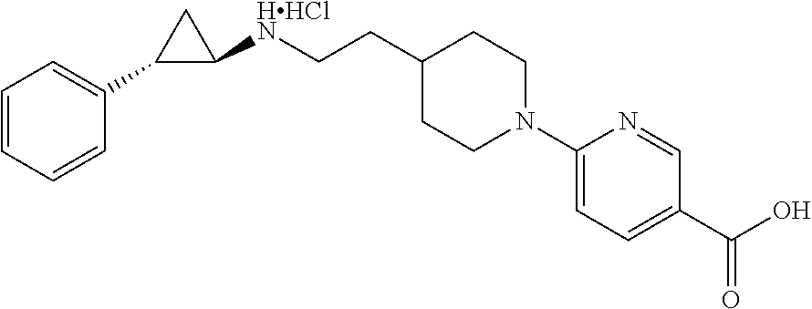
C1=CC=CC(C2C([HHClN]CCC3CCN(C4=CC=C(C(O)=O)C=N4)CC3)C2)=C1
